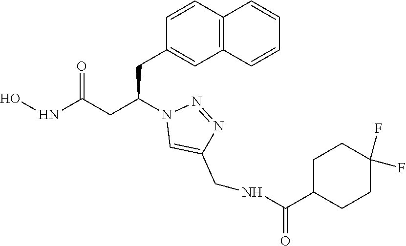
C1(CC(CC(NO)=O)N2C=C(CNC(C3CCC(F)(F)CC3)=O)N=N2)=CC2=C(C=C1)C=CC=C2
